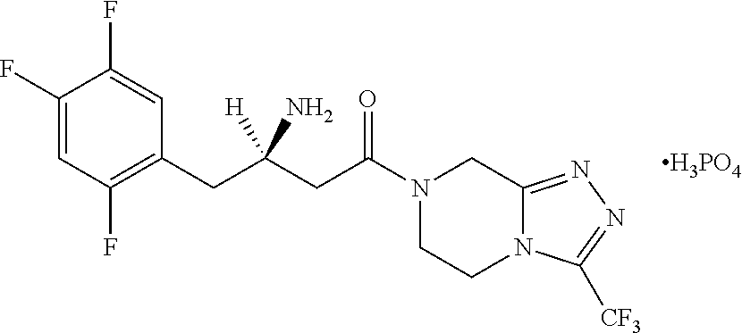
C1(F)=CC(F)=C(CC([H])(CC(N2CCN3C(=NN=C3[CF3])C2)=O)N)C=C1F.[H3PO4]
